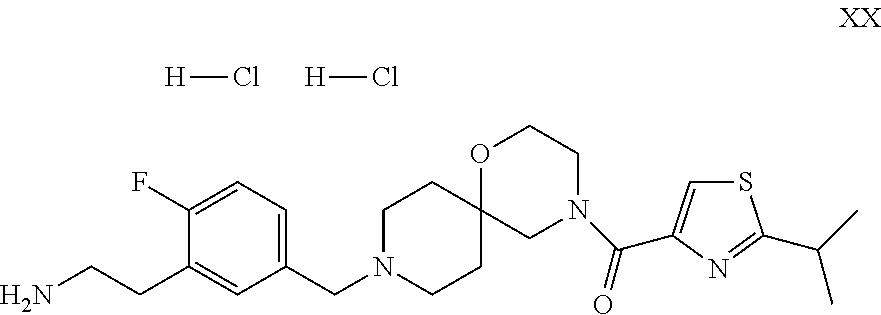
C1(F)=CC=C(CN2CCC3(CC2)CN(C(=O)C2=CSC(C(C)C)=N2)CCO3)C=C1CCN.[H]Cl.[H]Cl
